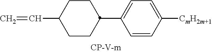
C1CC(C2=CC=C([CmH2m+1])C=C2)CCC1C=C
